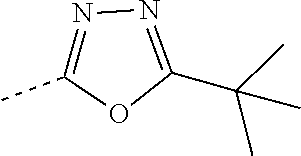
N1=C(C(C)(C)C)OC(C)=N1
